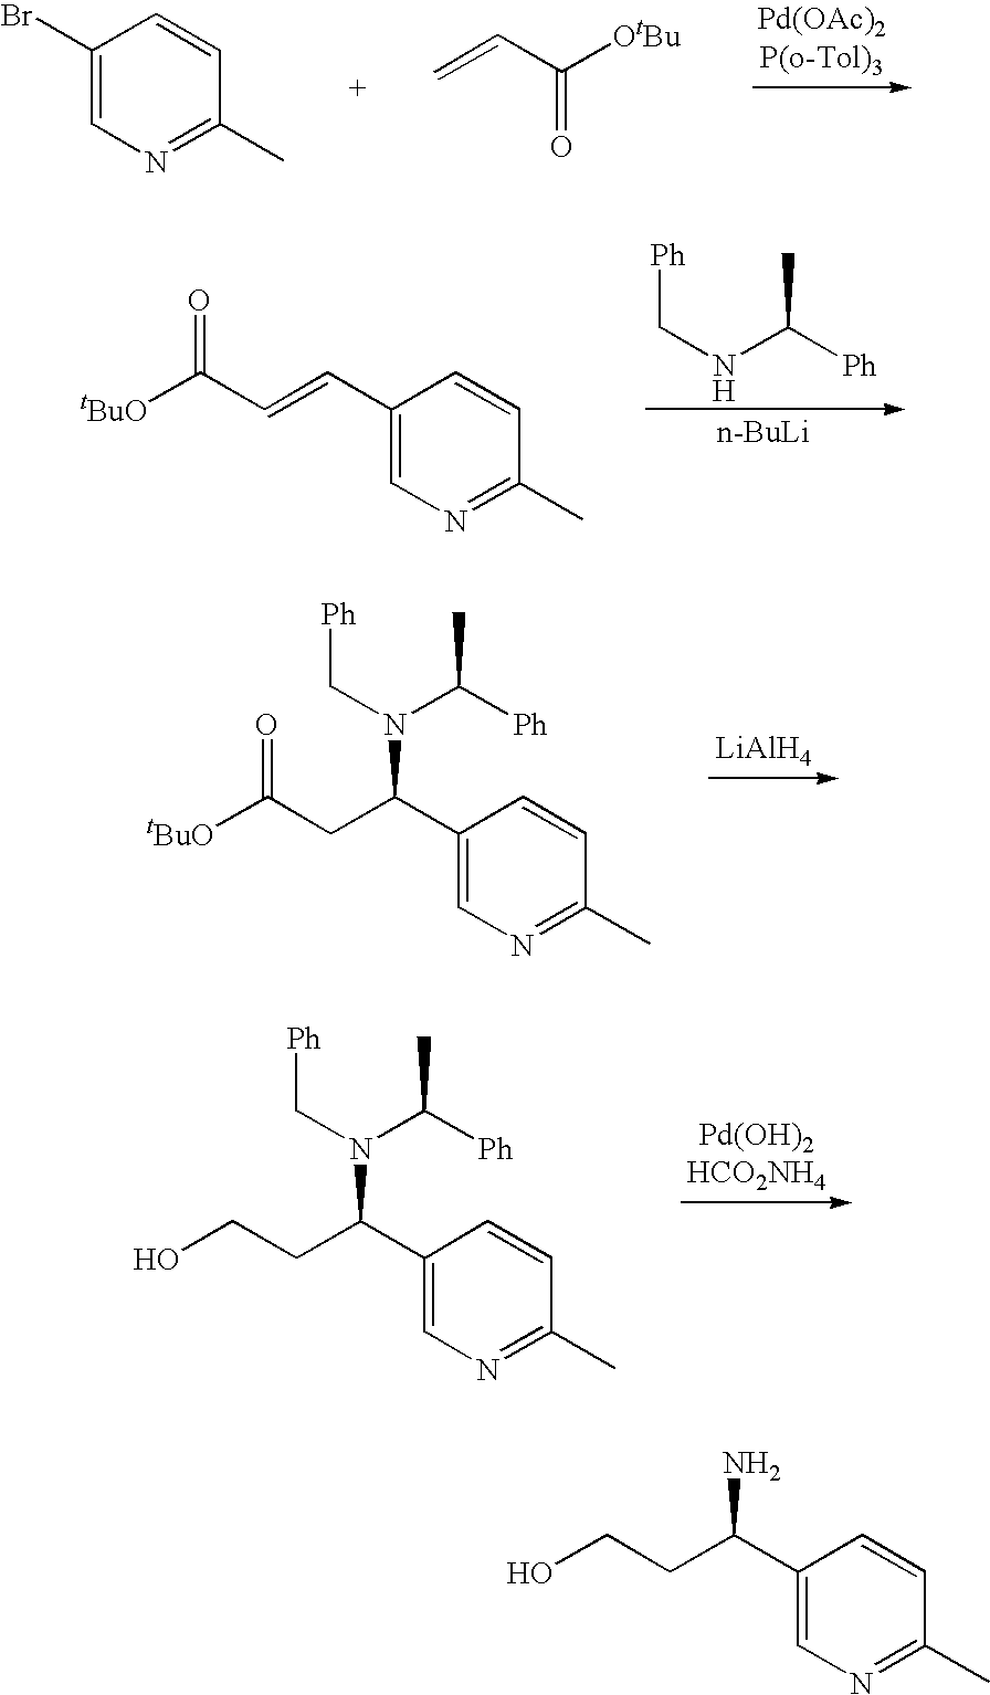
C1(Br)=CN=C(C)C=C1.C=CC([OtBu])=O.C(NC([Ph])C)[Ph].[n-BuLi].C1(C=CC([tBuO])=O)=CN=C(C)C=C1.[LiAlH4].C1(C(CC([tBuO])=O)N(C([Ph])C)C[Ph])=CN=C(C)C=C1.C1(C(CCO)N(C([Ph])C)C[Ph])=CN=C(C)C=C1.C1(C(CCO)N)=CN=C(C)C=C1
